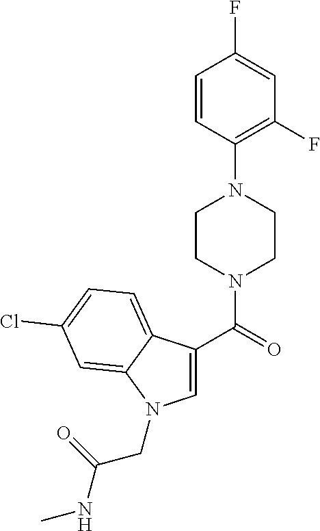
C1=CC(N2CCN(C(C3=CN(CC(NC)=O)C4=CC(Cl)=CC=C34)=O)CC2)=C(F)C=C1F
